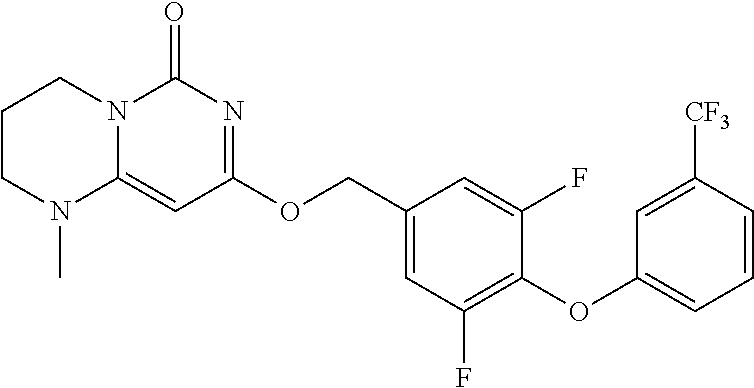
C1(OCC2=CC(F)=C(OC3=CC=CC([CF3])=C3)C(F)=C2)=NC(=O)N2C(=C1)N(C)CCC2
